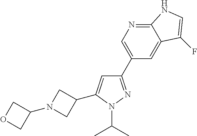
C1(C2=CN=C3C(=C2)C(F)=CN3)=NN(C(C)C)C(C2CN(C3COC3)C2)=C1
